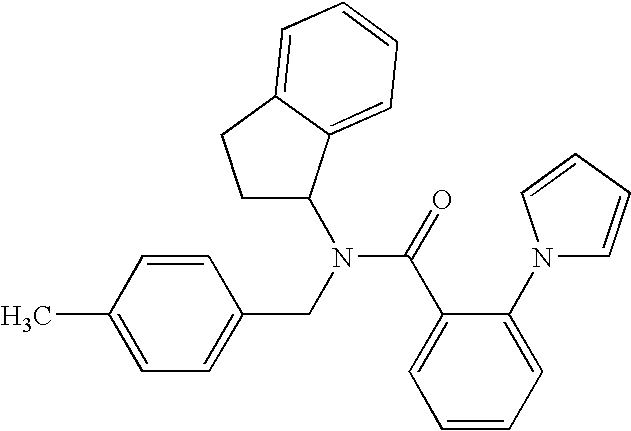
C1=C(C)C=CC(CN(C(=O)C2=CC=CC=C2N2C=CC=C2)C2CCC3=CC=CC=C23)=C1
